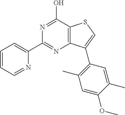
C1(C2=NC3=C(C(O)=N2)SC=C3C2=C(C)C=C(OC)C(C)=C2)=CC=CC=N1
